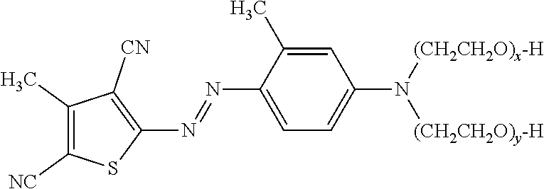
C1(C)=C([NC])SC(N=NC2=CC=C(N([(CH2CH2O)x-H])[(CH2CH2O)y-H])C=C2C)=C1[CN]
